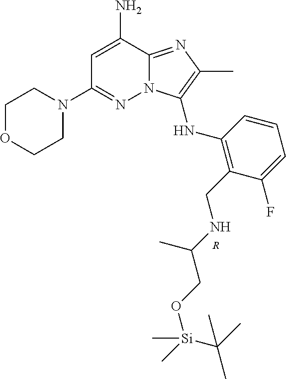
C1OCCN(C2=NN3C(=NC(C)=C3NC3=C(CNC(CO[Si](C)(C(C)(C)C)C)C)C(F)=CC=C3)C(N)=C2)C1.[R]
